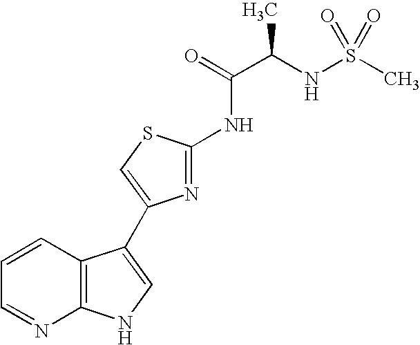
C1=CC2=C(N=C1)NC=C2C1=CSC(NC(C(NS(C)(=O)=O)C)=O)=N1
